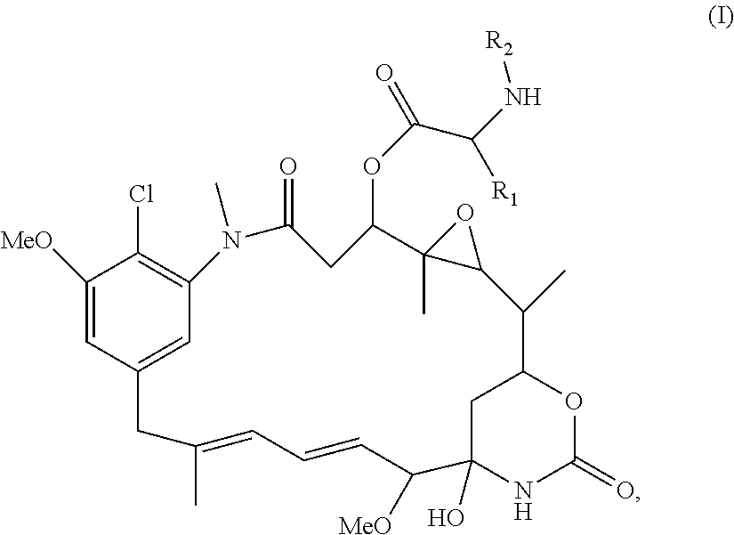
C1([MeO])=CC2=CC(=C1Cl)N(C)C(=O)CC(OC(C(N[R2])[R1])=O)C1(C)C(C(C)C3CC(O)(NC(=O)O3)C([MeO])C=CC=C(C)C2)O1
